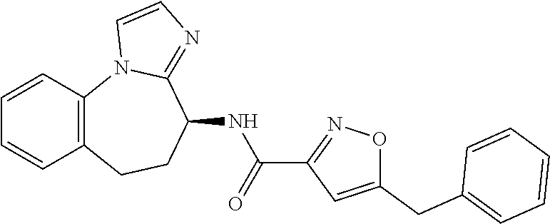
C12=C(N3C(=NC=C3)C(NC(C3=NOC(CC4=CC=CC=C4)=C3)=O)CC1)C=CC=C2
